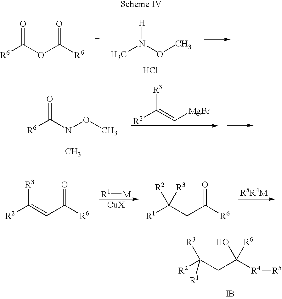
[R6]C(OC([R6])=O)=O.Cl.CN(OC)[H].[R6]C(N(OC)C)=O.[R2]C(=C[MgBr])[R3].[R2]C(=CC([R6])=O)[R3].[R1][M].[R1]C(CC([R6])=O)([R3])[R2].[R1]C(CC([R4][R5])([R6])O)([R3])[R2].[IB]
